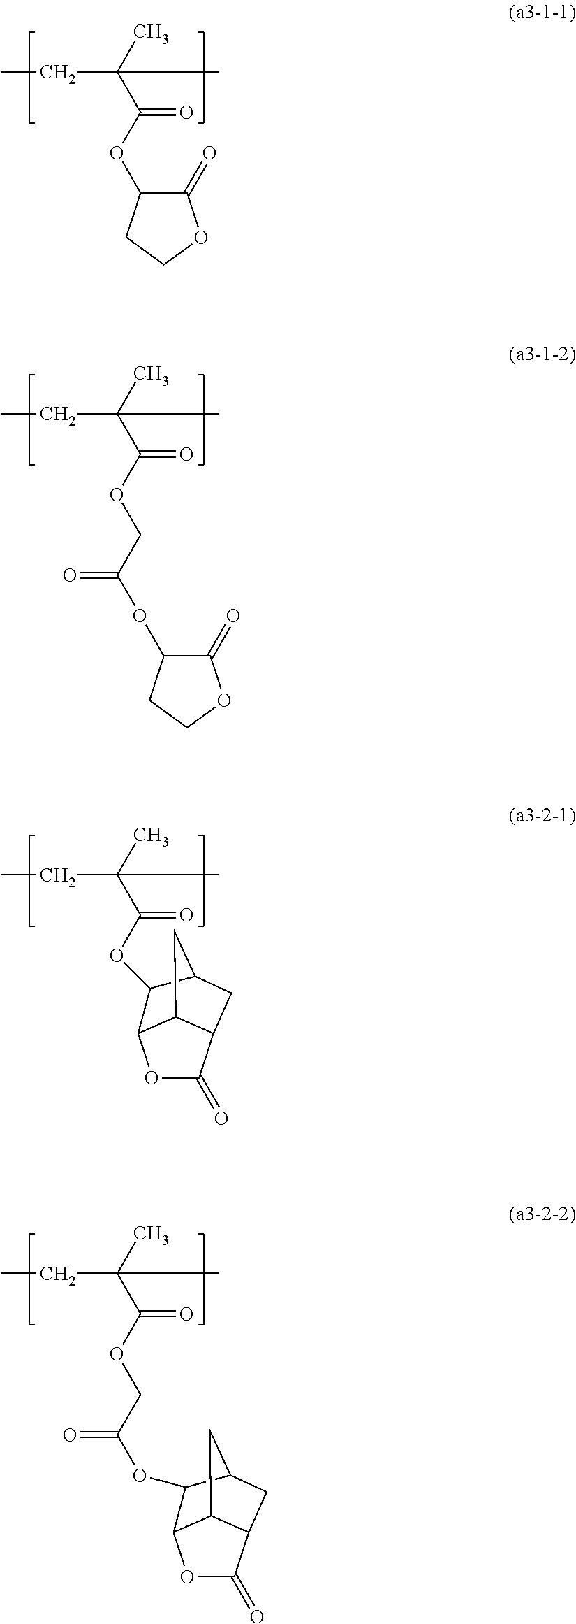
C(C(C)(C)C(OC1C(=O)OCC1)=O)C.C(C(C)(C)C(OCC(OC1C(=O)OCC1)=O)=O)C.C(C(C)(C)C(=O)OC1C2OC(=O)C3C2CC1C3)C.C(C(C)(C)C(=O)OCC(=O)OC1C2OC(=O)C3C2CC1C3)C
